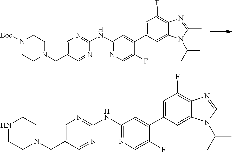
N1([Boc])CCN(CC2=CN=C(NC3=NC=C(F)C(C4=CC(F)=C5C(=C4)N(C(C)C)C(C)=N5)=C3)N=C2)CC1.N1CCN(CC2=CN=C(NC3=NC=C(F)C(C4=CC(F)=C5C(=C4)N(C(C)C)C(C)=N5)=C3)N=C2)CC1
